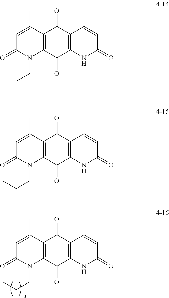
C1=C(C)C2=C(N(CCC)C1=O)C(=O)C1=C(C2=O)C(C)=CC(=O)N1.C1=C(C)C2=C(N(CCC)C1=O)C(=O)C1=C(C2=O)C(C)=CC(=O)N1.C1=C(C)C2=C(N(CC)C1=O)C(=O)C1=C(C2=O)C(C)=CC(=O)N1
